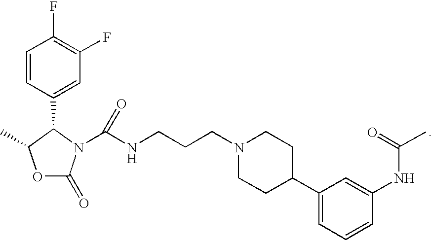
C1=CC(C2N(C(=O)NCCCN3CCC(C4=CC=CC(NC(C)=O)=C4)CC3)C(=O)OC2C)=CC(F)=C1F
